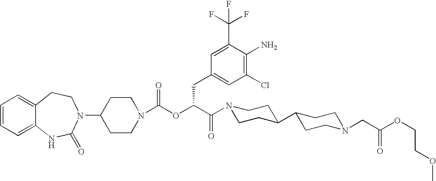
C1(N2C(=O)NC3=CC=CC=C3CC2)CCN(C(OC(C(=O)N2CCC(C3CCN(CC(OCCOC)=O)CC3)CC2)CC2=CC(Cl)=C(N)C(C(F)(F)F)=C2)=O)CC1
